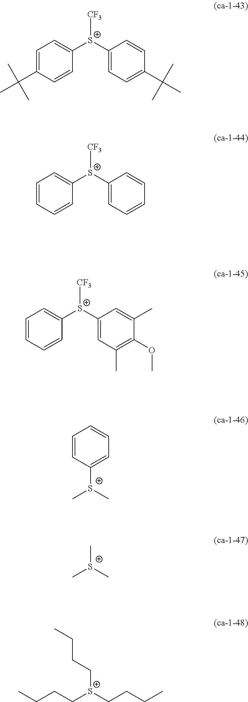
[CF3][S+](C1=CC=C(C(C)(C)C)C=C1)C1=CC=C(C(C)(C)C)C=C1.[CF3][S+](C1=CC=CC=C1)C1=CC=CC=C1.[CF3][S+](C1=CC(C)=C(OC)C(C)=C1)C1=CC=CC=C1.C1=CC([S+](C)C)=CC=C1.C[S+](C)C.C([S+](CCCC)CCCC)CCC
